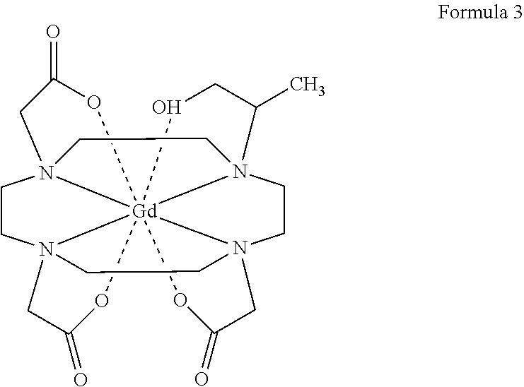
C1CN23[Gd]45678(N1(CCN4(CCN5(CC(=O)O6)CC2)C(C)CO7)CC(=O)O8)OC(=O)C3
